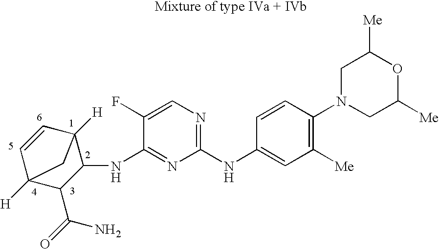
C1(NC2=CC([Me])=C(N3CC([Me])OC([Me])C3)C=C2)=NC=C(F)C(NC2C3([H])C=CC([H])(C2C(=O)N)C3)=N1
